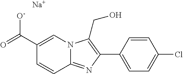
C1=CC2=NC(C3=CC=C(Cl)C=C3)=C(CO)N2C=C1C(=O)[O-].[Na]
